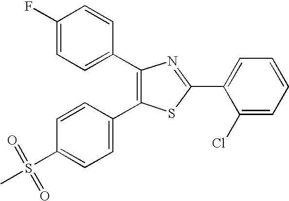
C1(C2=CC=C(S(C)(=O)=O)C=C2)=C(C2=CC=C(F)C=C2)N=C(C2=CC=CC=C2Cl)S1
